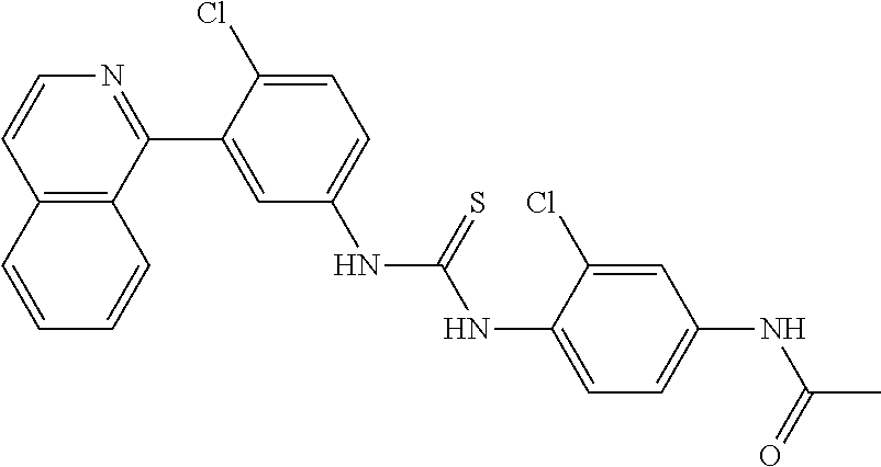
C12=C(C(C3=CC(NC(=S)NC4=CC=C(NC(C)=O)C=C4Cl)=CC=C3Cl)=NC=C1)C=CC=C2
